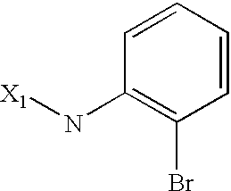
[X1]NC1=C(Br)C=CC=C1
